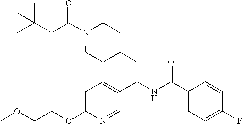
CC(OC(N1CCC(CC(NC(C2=CC=C(F)C=C2)=O)C2=CC=C(OCCOC)N=C2)CC1)=O)(C)C
